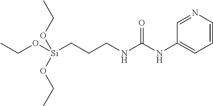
C1=CN=CC(NC(NCCC[Si](OCC)(OCC)OCC)=O)=C1
